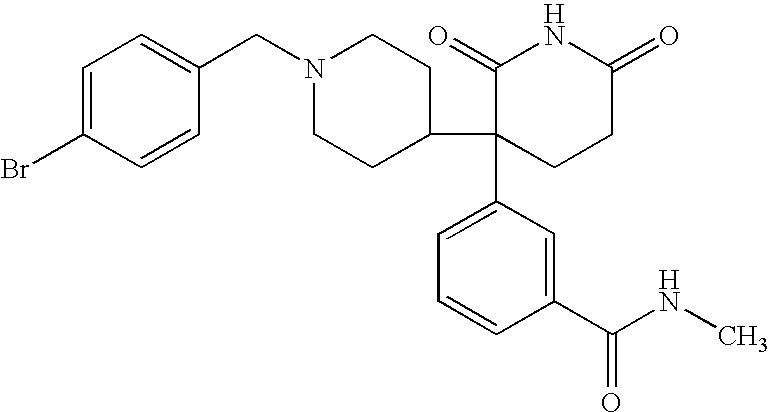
C1=C(Br)C=CC(CN2CCC(C3(C4=CC=CC(C(NC)=O)=C4)CCC(=O)NC3=O)CC2)=C1
